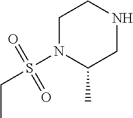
C1N(S(CC)(=O)=O)C(C)CNC1
